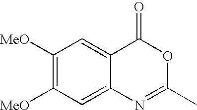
C12=CC([MeO])=C([MeO])C=C1N=C(C)OC2=O
